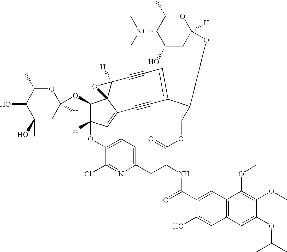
C12=C(C=C(OC(C)C)C(OC)=C1OC)C=C(O)C(C(NC1CC3=CC=C(C(Cl)=N3)OC3([H])C(OC4([H])CC(O)(C)C(O)C(C)O4)C45C(=C3)C#CC(=CC#CC4([H])O5)C(OC3([H])CC(O)C(N(C)C)C(C)O3)COC1=O)=O)=C2
